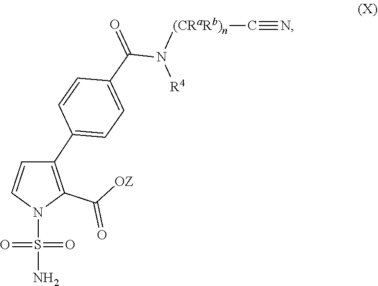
N1(S(=O)(=O)N)C(C([OZ])=O)=C(C2=CC=C(C(=O)N([(CRaRb)n]C#N)[R4])C=C2)C=C1
